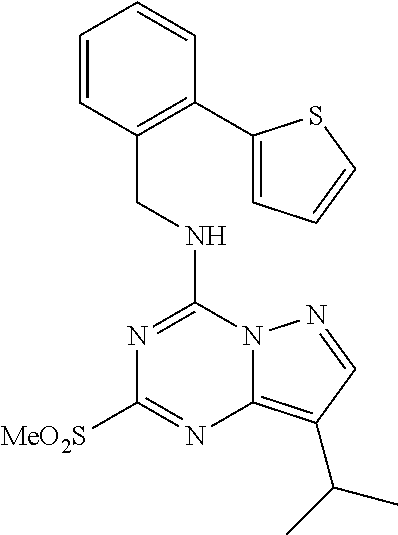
N(C1=NC([MeO2S])=NC2=C(C(C)C)C=NN12)CC1=C(C2=CC=CS2)C=CC=C1
